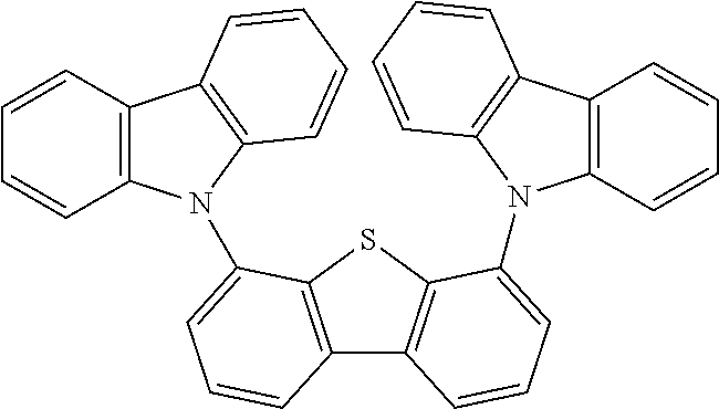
C12=C(SC3=C1C=CC=C3N1C3=C(C=CC=C3)C3=C1C=CC=C3)C(N1C3=C(C=CC=C3)C3=C1C=CC=C3)=CC=C2
